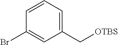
C1(Br)=CC(C[OTBS])=CC=C1
